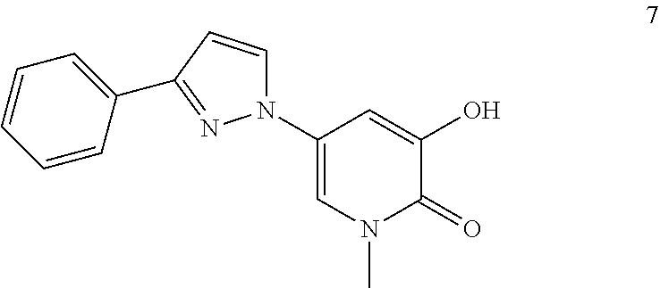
OC1=CC(N2C=CC(C3=CC=CC=C3)=N2)=CN(C)C1=O
